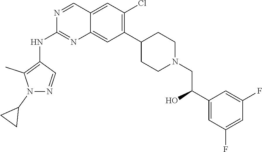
C12=CC(Cl)=C(C3CCN(CC(C4=CC(F)=CC(F)=C4)O)CC3)C=C1N=C(NC1=C(C)N(C3CC3)N=C1)N=C2
